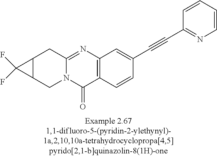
C12C(CN3C(=NC4=C(C3=O)C=CC(C#CC3=NC=CC=C3)=C4)C1)C2(F)F
